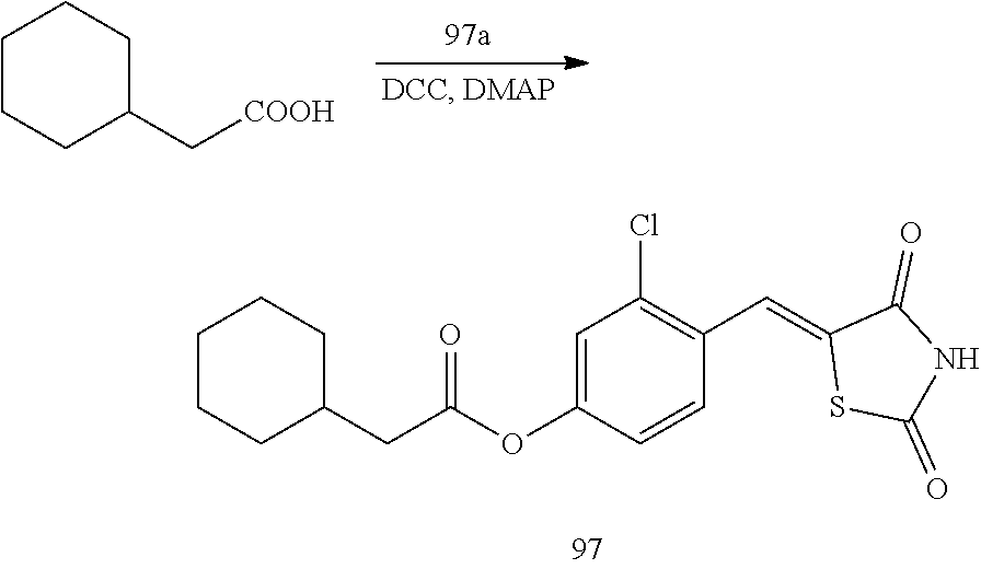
[COOH]CC1CCCCC1.C(C(OC1=CC(Cl)=C(C=C2SC(=O)NC2=O)C=C1)=O)C1CCCCC1
